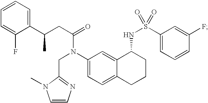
C1=C(F)C(C(CC(=O)N(C2=CC=C3C(=C2)C(NS(=O)(C2=CC=CC(F)=C2)=O)CCC3)CC2=NC=CN2C)C)=CC=C1
